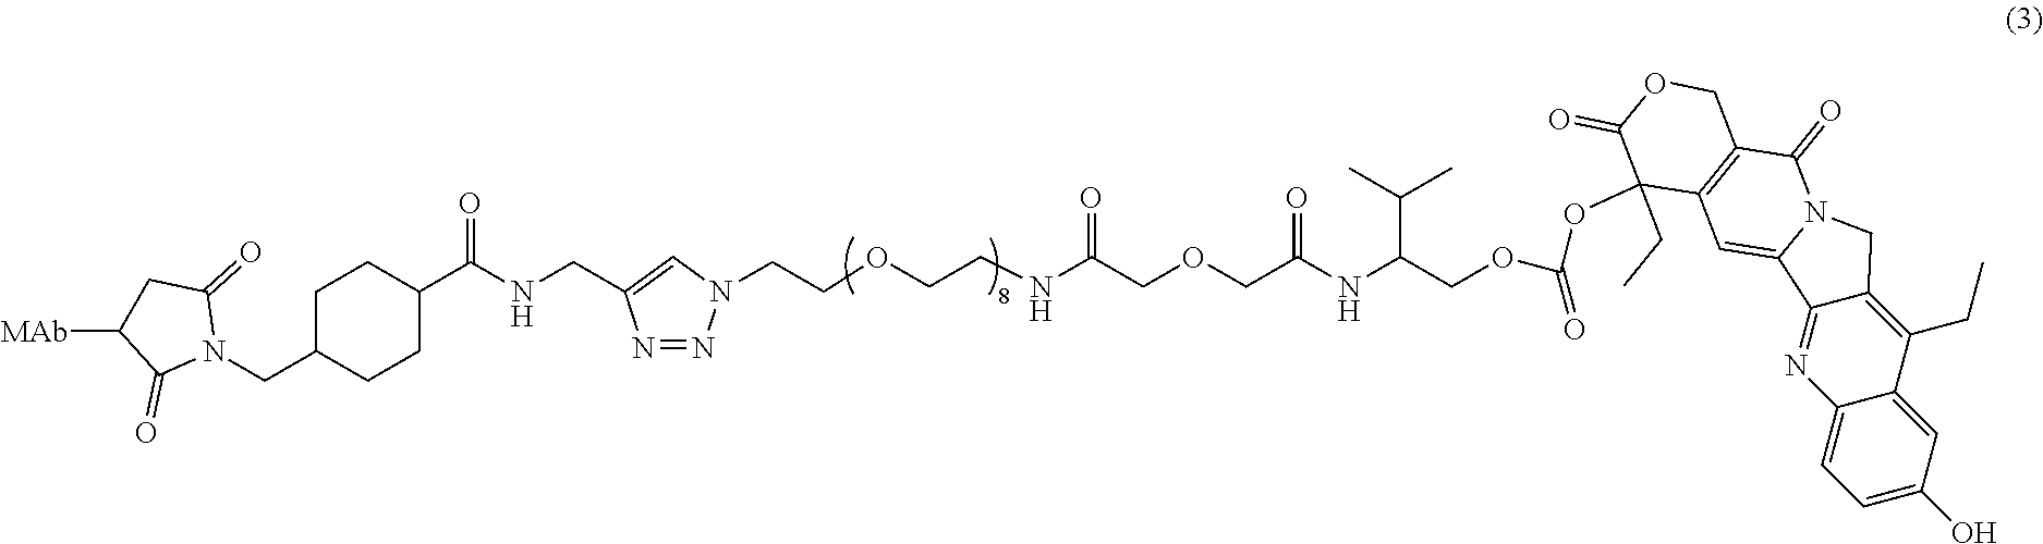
C1C(CN2C(=O)CC([MAb])C2=O)CCC(C(NCC2=CN(CCOCCNC(COCC(NC(COC(=O)OC3(CC)C(=O)OCC4=C3C=C3C5=NC6=CC=C(O)C=C6C(CC)=C5CN3C4=O)C(C)C)=O)=O)N=N2)=O)C1
